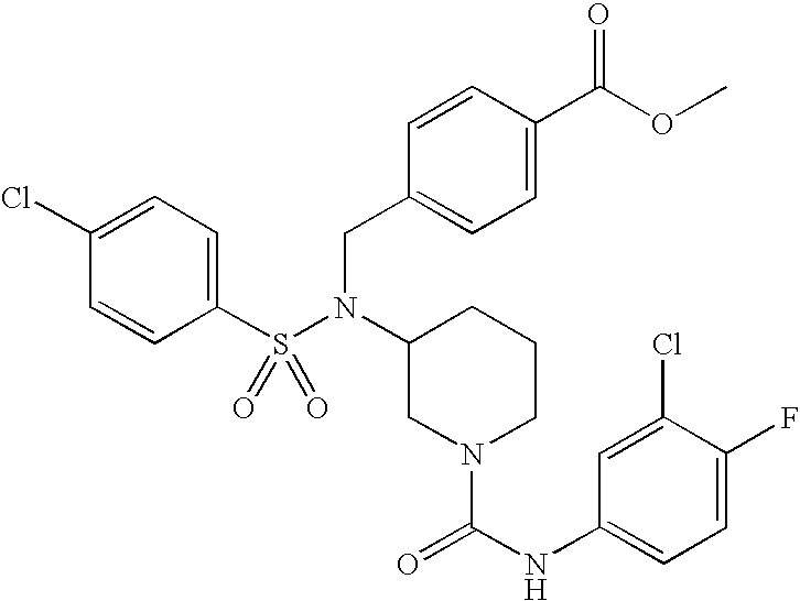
C1(Cl)=CC=C(S(N(C2CN(C(NC3=CC=C(F)C(Cl)=C3)=O)CCC2)CC2=CC=C(C(OC)=O)C=C2)(=O)=O)C=C1
